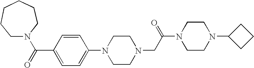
C1(N2CCN(CC(N3CCN(C4CCC4)CC3)=O)CC2)=CC=C(C(=O)N2CCCCCC2)C=C1
